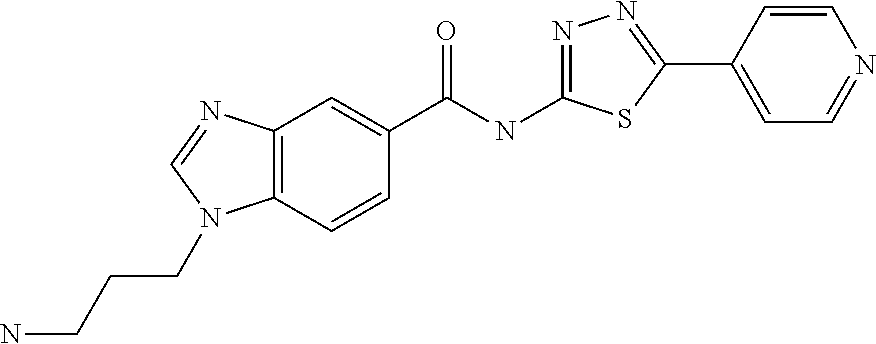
C12=C(C=CC(C(NC3=NN=C(C4=CC=NC=C4)S3)=O)=C1)N(CCCN)C=N2
